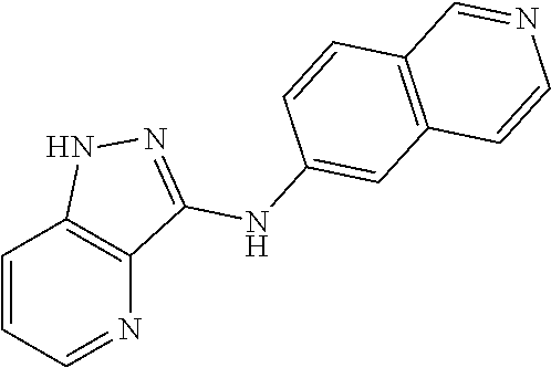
C1=CC=NC2=C1NN=C2NC1=CC2=C(C=C1)C=NC=C2
